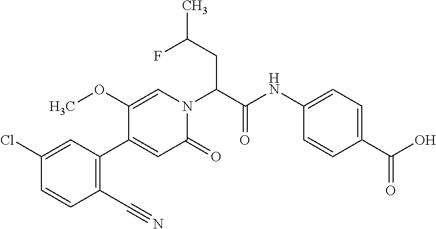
C1(C#N)=C(C2=CC(=O)N(C(CC(F)C)C(NC3=CC=C(C(O)=O)C=C3)=O)C=C2OC)C=C(Cl)C=C1
